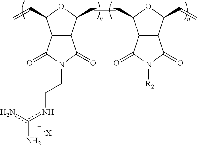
C12C(C(C=CC3C4C(C(C=C)O3)C(=O)N([R2])C4=O)OC1C=C)C(=O)N(CCnc(n)n)C2=O.[-X]
